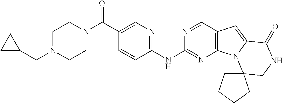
N1(C(=O)C2=CN=C(NC3=NC4=C(C=N3)C=C3N4C4(CNC3=O)CCCC4)C=C2)CCN(CC2CC2)CC1
